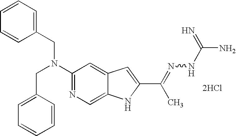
C1(N(CC2=CC=CC=C2)CC2=CC=CC=C2)=NC=C2C(=C1)C=C(C(=NNC(N)=N)C)N2.[2HCl]
